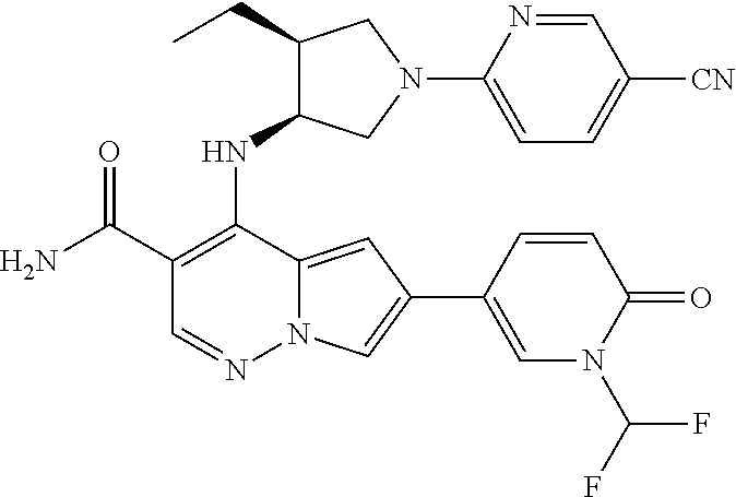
C1(C(N)=O)=C(NC2C(CC)CN(C3=CC=C([CN])C=N3)C2)C2=CC(C3=CN(C(F)F)C(=O)C=C3)=CN2N=C1
